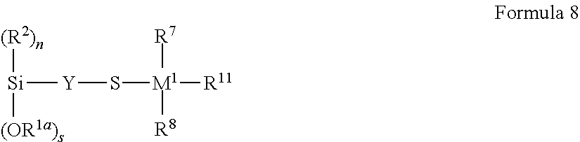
[Si]([Y]S[M1]([R11])([R7])[R8])([(R2)n])[(OR1a)s]
